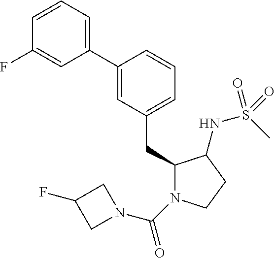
C1(C2=CC=CC(F)=C2)=CC(CC2N(C(=O)N3CC(F)C3)CCC2NS(C)(=O)=O)=CC=C1
